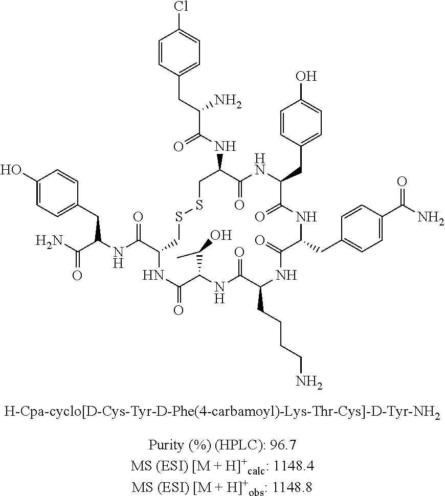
C1=CC(CC(C(NC2C(=O)NC(CC3=CC=C(O)C=C3)C(=O)NC(CC3=CC=C(C(N)=O)C=C3)C(=O)NC(CCCCN)C(=O)NC(C(C)O)C(=O)NC(C(NC(C(N)=O)CC3=CC=C(O)C=C3)=O)CSSC2)=O)N)=CC=C1Cl
